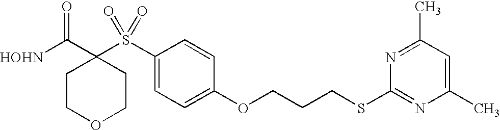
[HOHN]C(C1(S(C2=CC=C(OCCCSC3=NC(C)=CC(C)=N3)C=C2)(=O)=O)CCOCC1)=O
